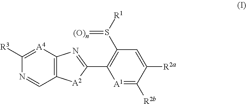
[A1]1=C([R2b])C([R2a])=CC(S([R1])=[(O)n])=C1C1=NC2=C([A2]1)C=NC([R3])=[A4]2
